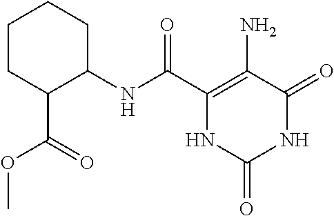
C1(NC(C2=C(N)C(=O)NC(=O)N2)=O)CCCCC1C(OC)=O
